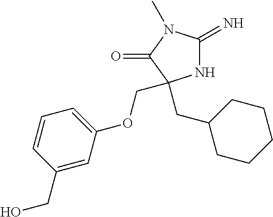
N1C(=N)N(C)C(=O)C1(CC1CCCCC1)COC1=CC=CC(CO)=C1
